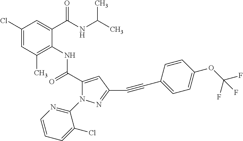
C1(Cl)=CC(C)=C(NC(C2=CC(C#CC3=CC=C(OC(F)(F)F)C=C3)=NN2C2=NC=CC=C2Cl)=O)C(C(NC(C)C)=O)=C1
